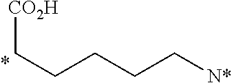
C(CCCC[N*])[CO2H]
